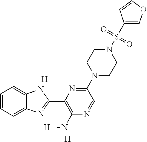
[H].[H].C1=CC=C2C(=C1)NC(C1=C(N[H])N=CC(N3CCN(S(=O)(=O)C4=COC=C4)CC3)=N1)=N2
